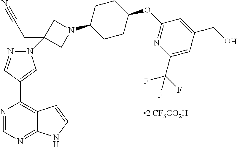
C1C(N2CC(CC#N)(N3N=CC(C4=C5C(=NC=N4)NC=C5)=C3)C2)CCC(OC2=NC(C(F)(F)F)=CC(CO)=C2)C1
